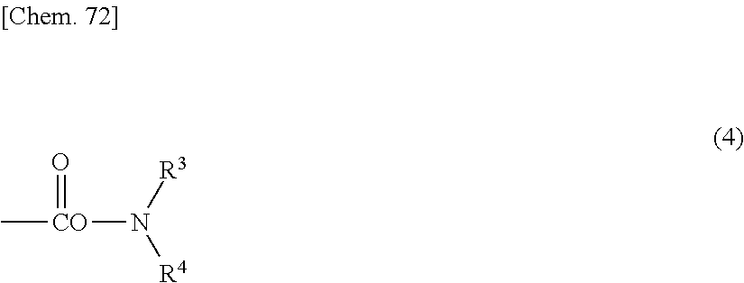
C[CO](N([R3])[R4])=O
